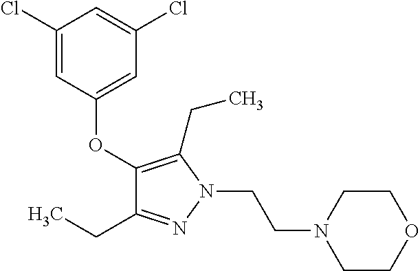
C1(Cl)=CC(OC2=C(CC)N(CCN3CCOCC3)N=C2CC)=CC(Cl)=C1
